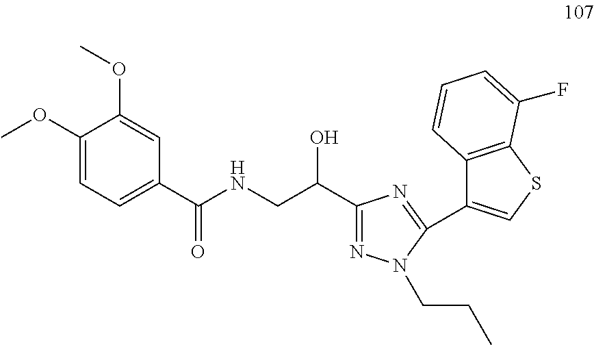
C1(OC)=CC=C(C(NCC(O)C2=NN(CCC)C(C3=CSC4=C3C=CC=C4F)=N2)=O)C=C1OC
